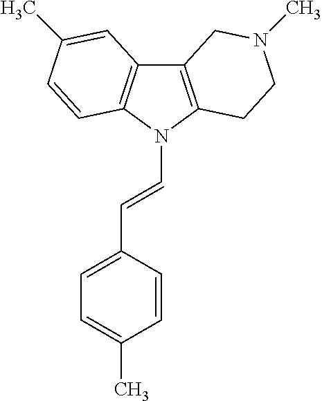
C12=C(N(C=CC3=CC=C(C)C=C3)C3=C1C=C(C)C=C3)CCN(C)C2
